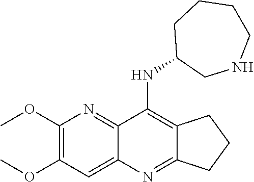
COC1=C(OC)C=C2C(=N1)C(NC1CNCCCC1)=C1C(=N2)CCC1
